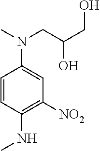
C1=CC(NC)=C([NO2])C=C1N(C)CC(CO)O
